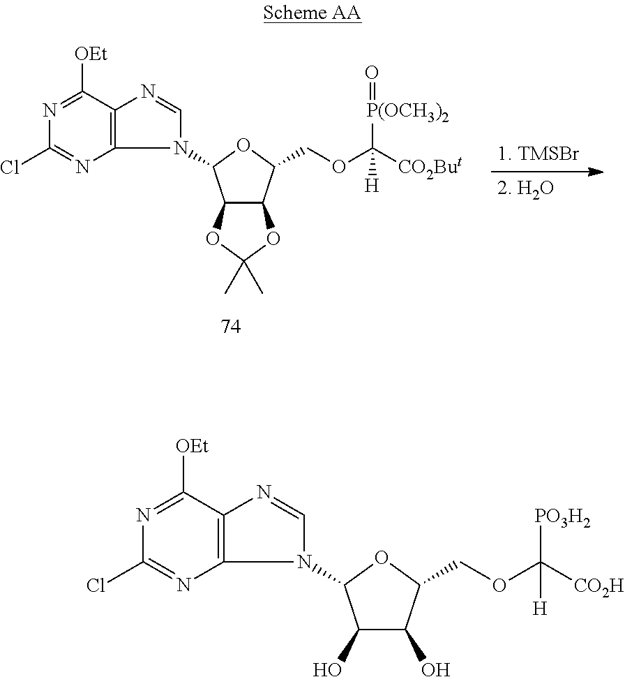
C12=C(N=C(Cl)N=C1[OEt])N(C1C(O)C(O)C(COC([CO2H])([PO3H2])[H])O1)C=N2.C12=C(N=C(Cl)N=C1[OEt])N(C1C3C(C(COC([CO2But])([P(OCH3)2]=O)[H])O1)OC(C)(C)O3)C=N2
